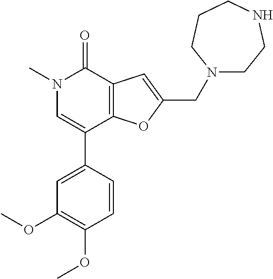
N1(C)C=C(C2=CC(OC)=C(OC)C=C2)C2=C(C1=O)C=C(CN1CCNCCC1)O2
